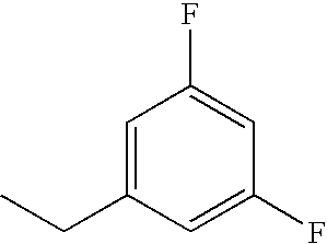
C1=C(CC)C=C(F)C=C1F
